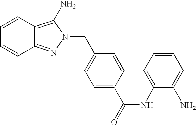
C12=NN(CC3=CC=C(C(NC4=CC=CC=C4N)=O)C=C3)C(N)=C1C=CC=C2
